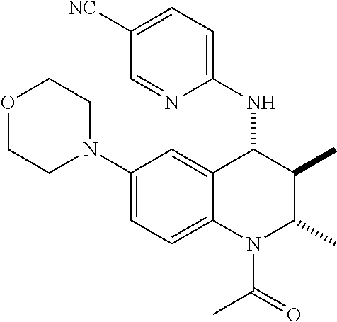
C1(N2CCOCC2)=CC=C2C(=C1)C(NC1=CC=C([NC])C=N1)C(C)C(C)N2C(C)=O
